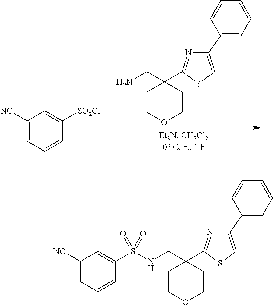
C1COCCC1(CN)C1=NC(C2=CC=CC=C2)=CS1.C1([NC])=CC=CC([SO2Cl])=C1.C1COCCC1(CNS(C1=CC([NC])=CC=C1)(=O)=O)C1=NC(C2=CC=CC=C2)=CS1
